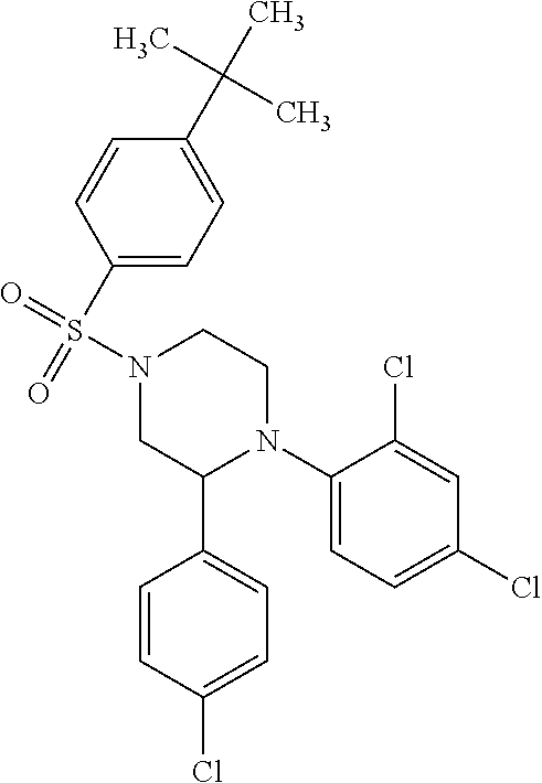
C1(N2CCN(S(=O)(=O)C3=CC=C(C(C)(C)C)C=C3)CC2C2=CC=C(Cl)C=C2)=CC=C(Cl)C=C1Cl
